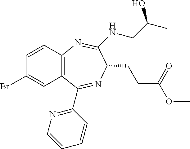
C12=C(C=C(Br)C=C1)C(C1=NC=CC=C1)=NC(CCC(=O)OC)C(NCC(C)O)=N2
